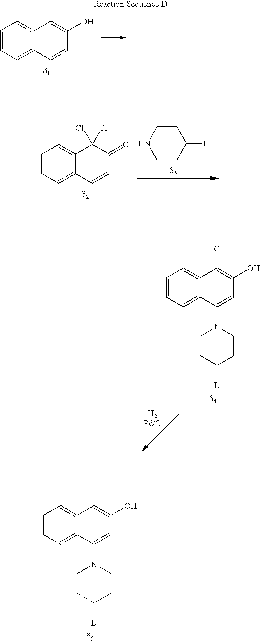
C1=CC=C2C(=C1)C=C(O)C=C2.C1=CC=C2C(=C1)C(Cl)(Cl)C(=O)C=C2.C1CC([L])CCN1.C1=CC=C2C(=C1)C=C(O)C=C2N1CCC([L])CC1.C1=CC=C2C(=C1)C(Cl)=C(O)C=C2N1CCC([L])CC1
